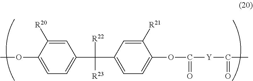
COC1=CC=C(C(C2=CC=C(OC([Y]C(C)=O)=O)C([R21])=C2)([R22])[R23])C=C1[R20]
